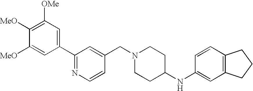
C1(C2=NC=CC(CN3CCC(NC4=CC5=C(C=C4)CCC5)CC3)=C2)=CC([OMe])=C([MeO])C([MeO])=C1
